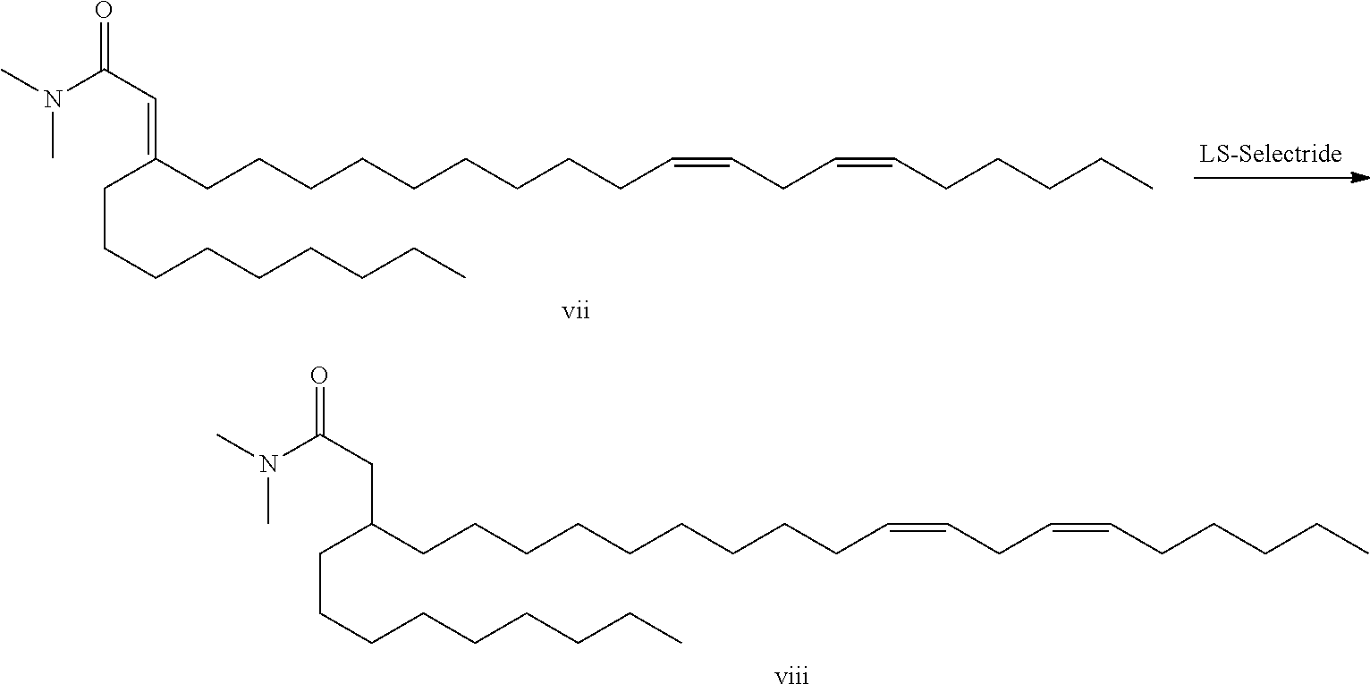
C(C(CCCCCCCCCC=CCC=CCCCCC)CC(=O)N(C)C)CCCCCCCC.C(C(CCCCCCCCCC=CCC=CCCCCC)=CC(=O)N(C)C)CCCCCCCC
